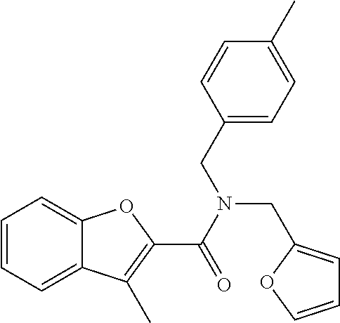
C1=CC=C2C(=C1)OC(C(N(CC1=CC=C(C)C=C1)CC1=CC=CO1)=O)=C2C
